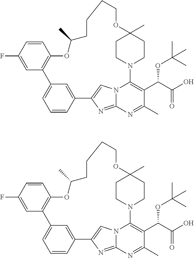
C1=CC(F)=CC2=C1OC(C)CCCCOC1(C)CCN(C3=C(C(C(O)=O)OC(C)(C)C)C(C)=NC4=NC(=CN43)C3=CC2=CC=C3)CC1.C1=CC(F)=CC2=C1OC(C)CCCCOC1(C)CCN(C3=C(C(C(O)=O)OC(C)(C)C)C(C)=NC4=NC(=CN43)C3=CC2=CC=C3)CC1
